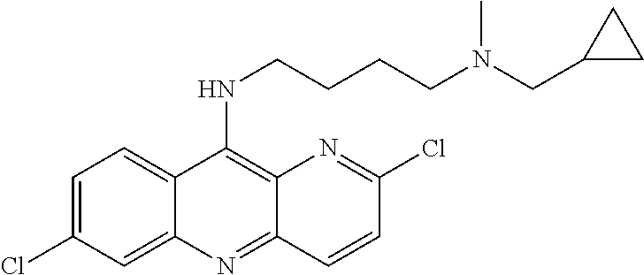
N(C1=C2C(=NC3=CC(Cl)=CC=C13)C=CC(Cl)=N2)CCCCN(CC1CC1)C
